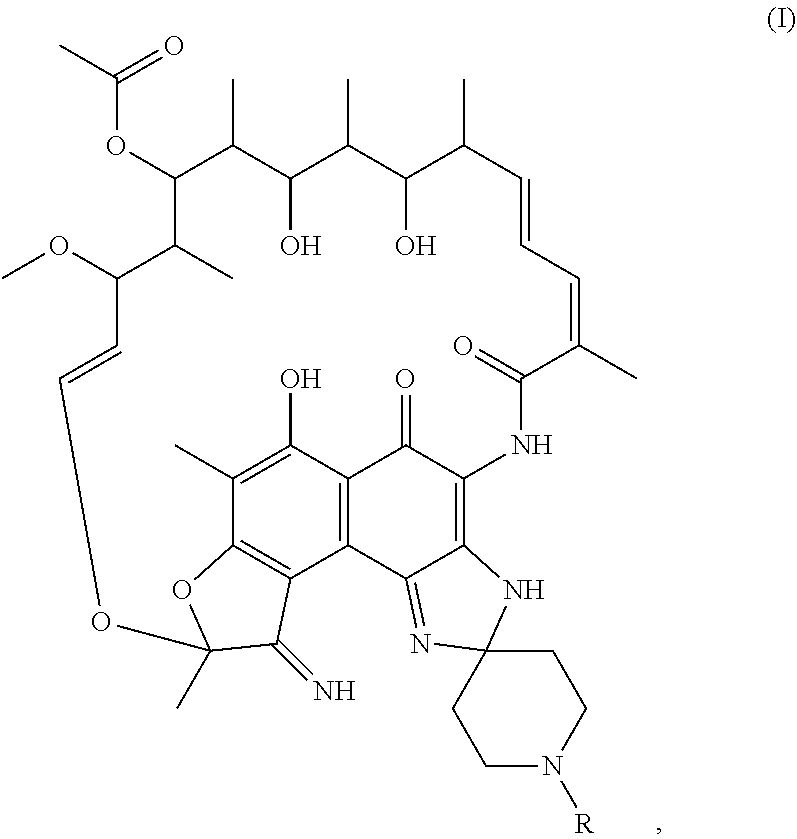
C1(OC(C)=O)C(C)C(O)C(C)C(O)C(C)C=CC=C(C)C(=O)NC2=C3C(=NC4(N3)CCN([R])CC4)C3=C(C2=O)C(O)=C(C)C2=C3C(=N)C(C)(O2)OC=CC(OC)C1C
